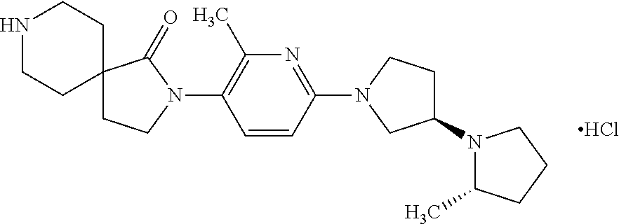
C1C2(CCNC1)CCN(C1=C(C)N=C(N3CCC(N4C(C)CCC4)C3)C=C1)C2=O.Cl
